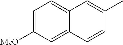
C1=C([MeO])C=C2C(=C1)C=C(C)C=C2
